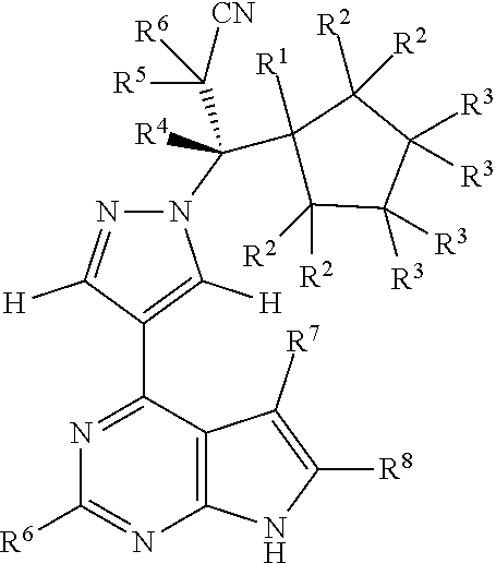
N1=C(C2=C([H])N(C([R4])(C3([R1])C([R2])([R2])C([R3])([R3])C([R3])([R3])C3([R2])[R2])C([R5])([R6])[CN])N=C2[H])C2=C(N=C1[R6])NC([R8])=C2[R7]
